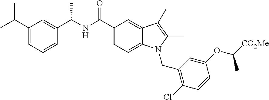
C1(C(NC(C2=CC(C(C)C)=CC=C2)C)=O)=CC=C2C(=C1)C(C)=C(C)N2CC1=C(Cl)C=CC(OC([CO2Me])C)=C1
